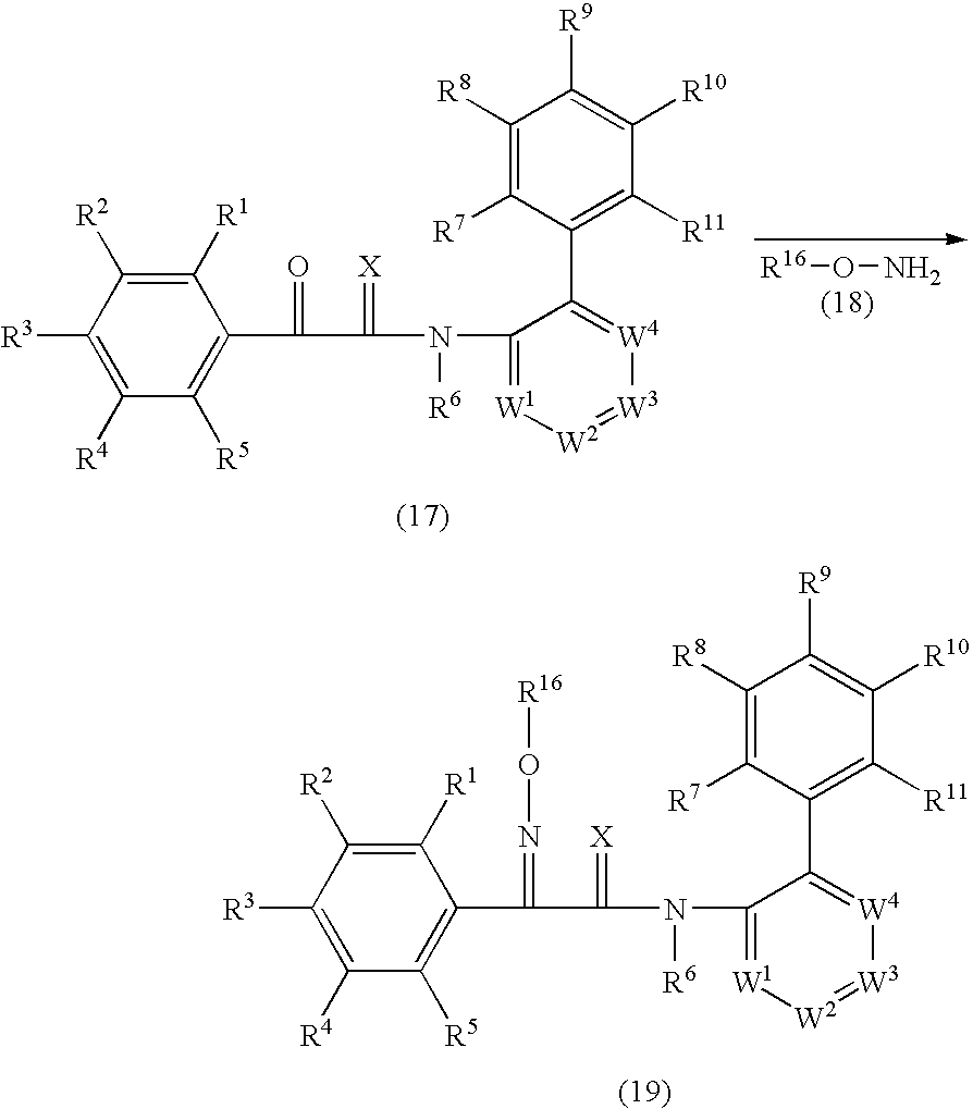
C1([R1])=C([R2])C([R3])=C([R4])C([R5])=C1C(C(=[X])N(C1=[W1][W2]=[W3][W4]=C1C1=C([R11])C([R10])=C([R9])C([R8])=C1[R7])[R6])=NO[R16].C1([R1])=C([R2])C([R3])=C([R4])C([R5])=C1C(C(=[X])N(C1=[W1][W2]=[W3][W4]=C1C1=C([R11])C([R10])=C([R9])C([R8])=C1[R7])[R6])=O.[R16]ON
